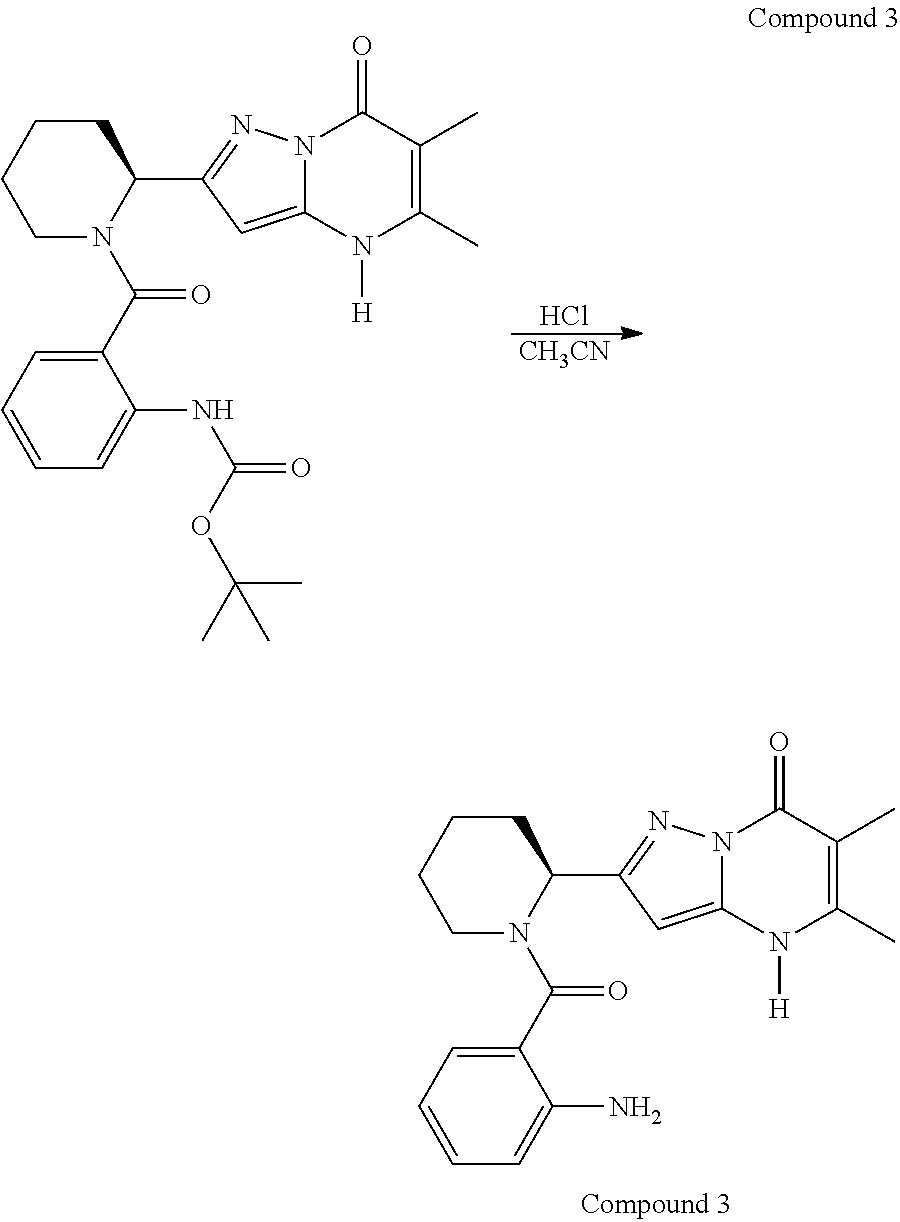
C1CCCN(C(C2=CC=CC=C2N)=O)C1C1=NN2C(=C1)N([H])C(C)=C(C)C2=O.Cl.[CH3CN].C1CCCN(C(C2=CC=CC=C2NC(=O)OC(C)(C)C)=O)C1C1=NN2C(=C1)N([H])C(C)=C(C)C2=O
